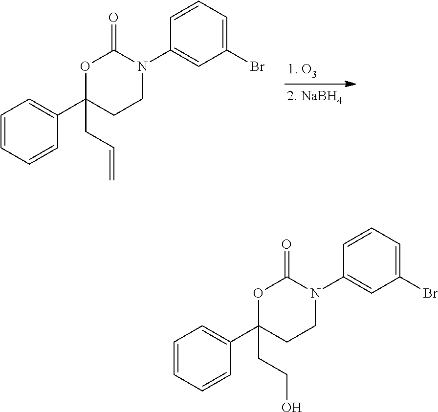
C1=CC=CC(C2(CC=C)CCN(C3=CC(Br)=CC=C3)C(=O)O2)=C1.C1=CC=CC(C2(CCO)CCN(C3=CC(Br)=CC=C3)C(=O)O2)=C1
